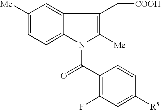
C1([Me])=CC=C2C(=C1)C(C[COOH])=C([Me])N2C(C1=C(F)C=C([R5])C=C1)=O
